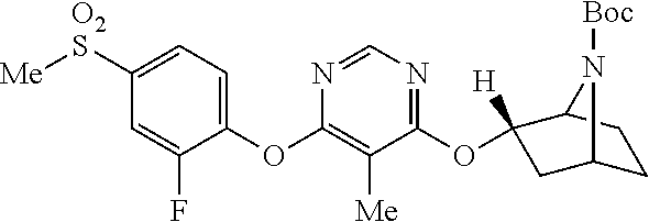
C1(OC2=C([Me])C(OC3([H])CC4CCC3N4[Boc])=NC=N2)=CC=C([O2S][Me])C=C1F
